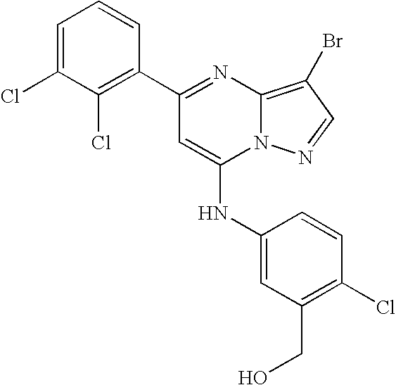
C1=C(Cl)C(Cl)=C(C2=NC3=C(Br)C=NN3C(NC3=CC(CO)=C(Cl)C=C3)=C2)C=C1
